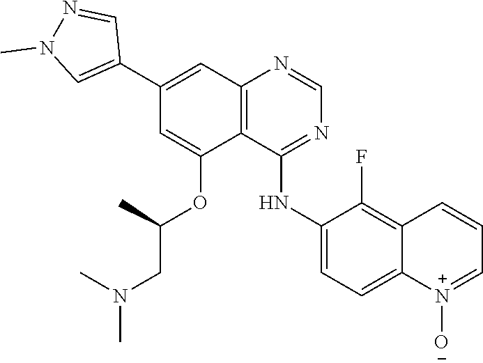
C1=NC2=C(C(OC(C)CN(C)C)=CC(C3=CN(C)N=C3)=C2)C(NC2=CC=C3C(=C2F)C=CC=[N+]3[O-])=N1
